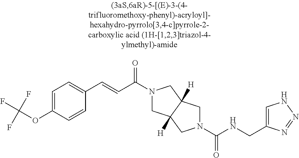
C1=CC(OC(F)(F)F)=CC=C1C=CC(N1CC2([H])C([H])(C1)CN(C(NCC1=CNN=N1)=O)C2)=O
